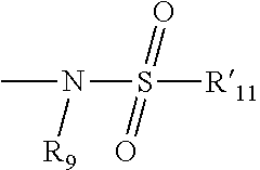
N(S(=O)([R11])=O)([R9])C
